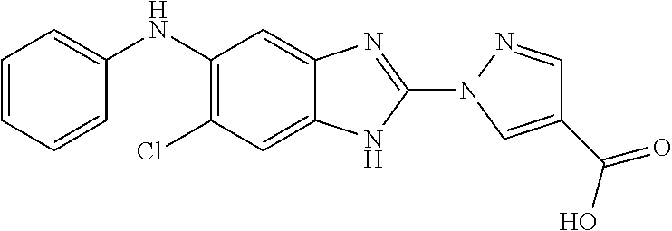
C1(N2N=CC(C(=O)O)=C2)=NC2=CC(NC3=CC=CC=C3)=C(Cl)C=C2N1
